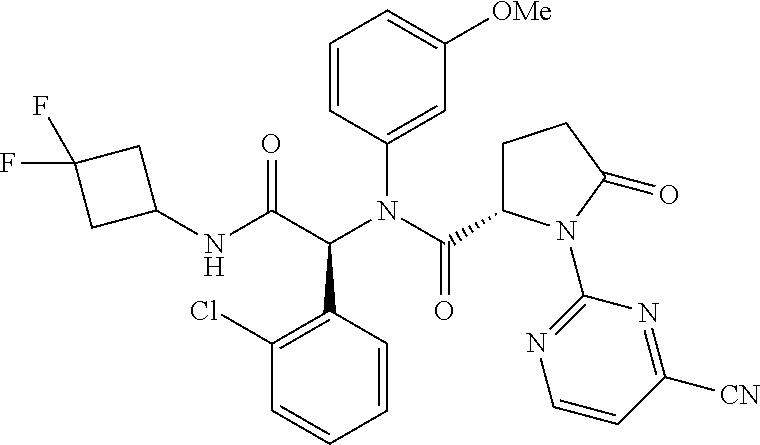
C1(NC(C(N(C(=O)C2CCC(=O)N2C2=NC=CC([CN])=N2)C2=CC([OMe])=CC=C2)C2=C(Cl)C=CC=C2)=O)CC(F)(F)C1
